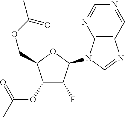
C1(OC(C)=O)C(F)C(N2C3=C(N=C2)C=NC=N3)OC1COC(C)=O
